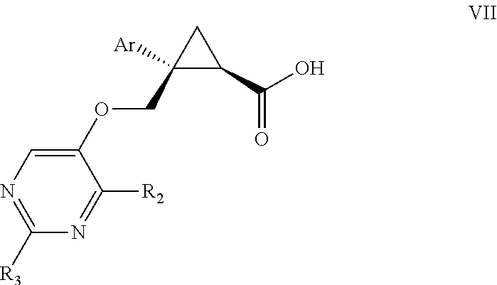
N1=C([R3])N=C([R2])C(OCC2([Ar])CC2C(O)=O)=C1
